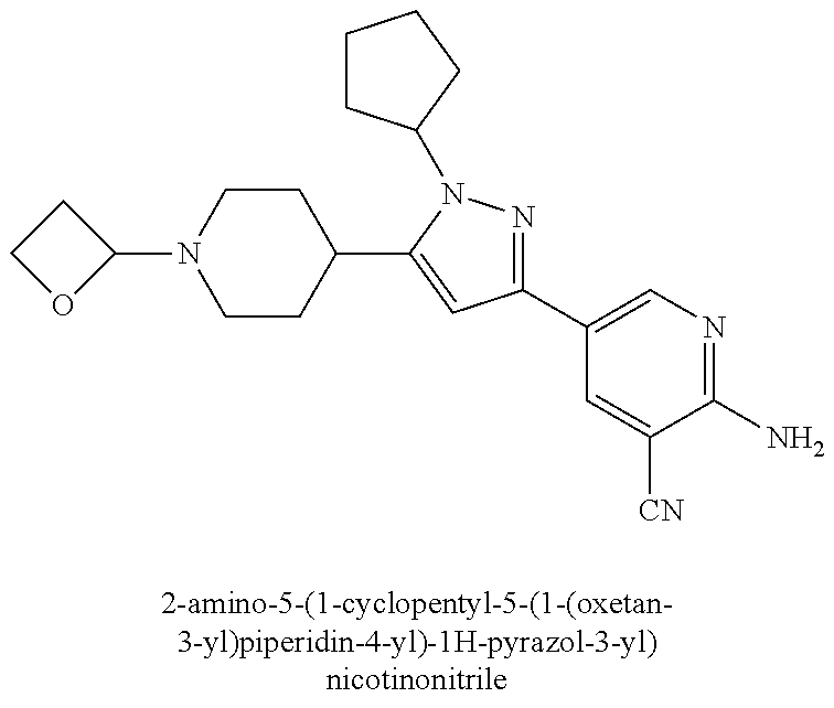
C1(C2=CN=C(N)C([CN])=C2)=NN(C2CCCC2)C(C2CCN(C3CCO3)CC2)=C1
